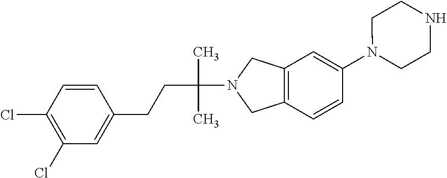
C1=CC(Cl)=C(Cl)C=C1CCC(N1CC2=C(C1)C=C(N1CCNCC1)C=C2)(C)C
